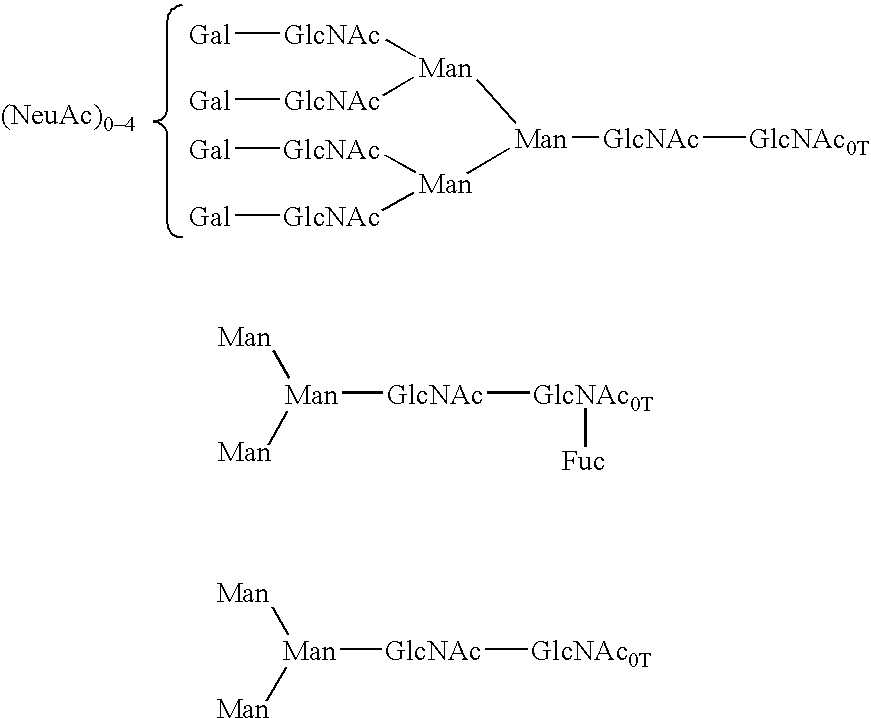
[GlcNAc]([Man]([GlcNAc][Gal])[Man]([Man]([GlcNAc][Gal])[GlcNAc][Gal])[GlcNAc][GlcNAc0T])[Gal].[Man]([GlcNAc][GlcNAc0T][Fuc])([Man])[Man].[Man]([GlcNAc][GlcNAc0T])([Man])[Man]
